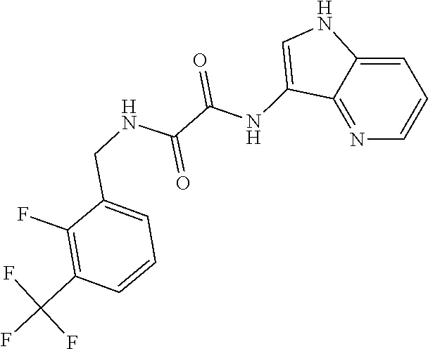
C1(NC(C(NCC2=CC=CC(C(F)(F)F)=C2F)=O)=O)=CNC2=CC=CN=C12
